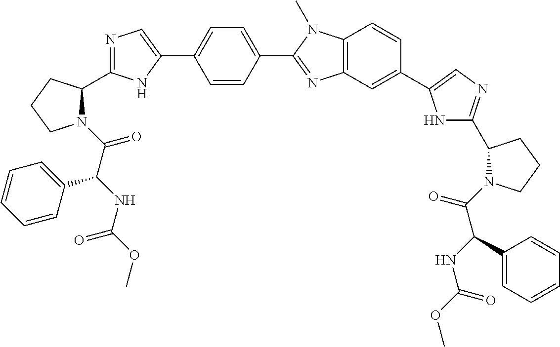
C(=O)(C(NC(OC)=O)C1=CC=CC=C1)N1C(C2=NC=C(C3=CC=C(C4=NC5=C(N4C)C=CC(C4=CN=C(C6N(C(C(NC(=O)OC)C7=CC=CC=C7)=O)CCC6)N4)=C5)C=C3)N2)CCC1
